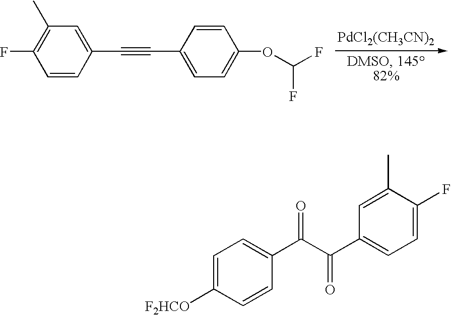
C1=CC(C#CC2=CC=C(OC(F)F)C=C2)=CC(C)=C1F.[PdCl2(CH3CN)2].C1=C([F2HCO])C=CC(C(C(C2=CC=C(F)C(C)=C2)=O)=O)=C1
